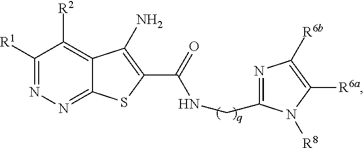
C1([R1])=NN=C2C(=C1[R2])C(N)=C(C(NCC1=NC([R6b])=C([R6a])N1[R8])=O)S2
